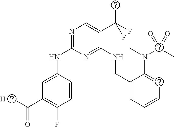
N(C1=NC=C(C(F)(C)F)C(NCC2=CC=CC=C2N(C(=O)(C)=O)C)=N1)C1=CC(C(C)=O)=C(F)C=C1.[H]
